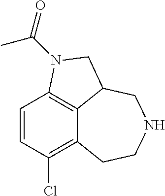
C12=C(Cl)C=CC3=C1C(CNCC2)CN3C(=O)C
